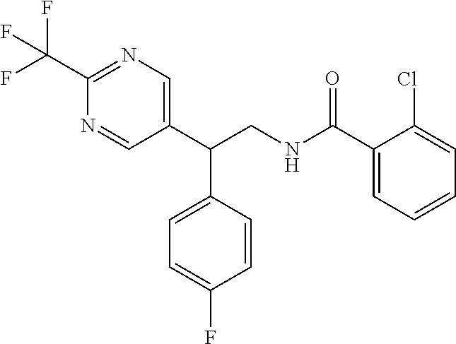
C1(C(NCC(C2=CN=C(C(F)(F)F)N=C2)C2=CC=C(F)C=C2)=O)=CC=CC=C1Cl
